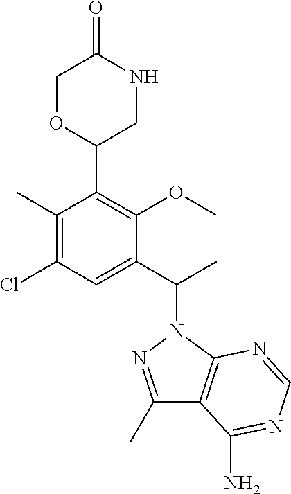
C1(C(C)N2N=C(C)C3=C2N=CN=C3N)=CC(Cl)=C(C)C(C2CNC(=O)CO2)=C1OC
